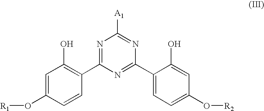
N1=C(C2=C(O)C=C(O[R1])C=C2)N=C(C2=CC=C(O[R2])C=C2O)N=C1[A1]
